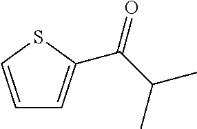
C1=CSC(C(C(C)C)=O)=C1
